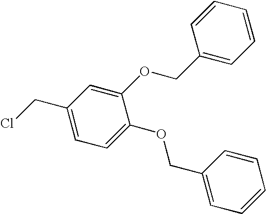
C1=CC=CC=C1COC1=CC(CCl)=CC=C1OCC1=CC=CC=C1
